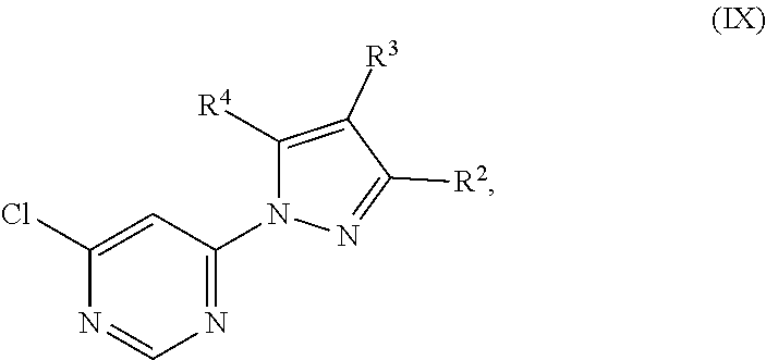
C1([R2])=NN(C2=NC=NC(Cl)=C2)C([R4])=C1[R3]
